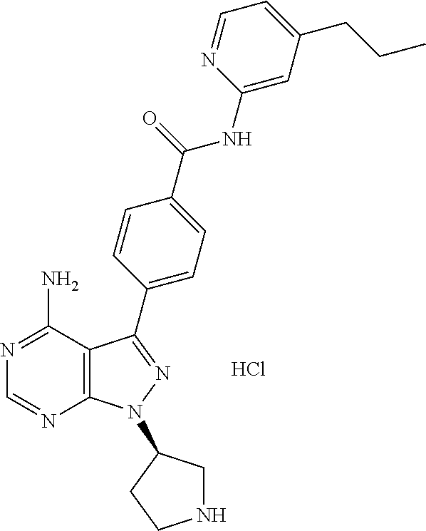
C12=C(C(N)=NC=N1)C(C1=CC=C(C(=O)NC3=CC(CCC)=CC=N3)C=C1)=NN2C1CNCC1.Cl
